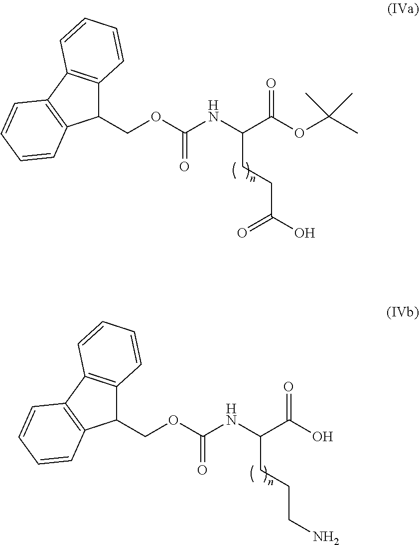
C12=C(C3=C(C1COC(NC(C(OC(C)(C)C)=O)CCC(O)=O)=O)C=CC=C3)C=CC=C2.C12=C(C3=C(C1COC(NC(C(O)=O)CCCN)=O)C=CC=C3)C=CC=C2
